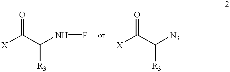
[X]C(C(NP)[R3])=O.[X]C(C([N3])[R3])=O
